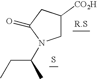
S.C1C([CO2H])CC(=O)N1C(CC)C
